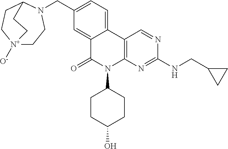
C12=CC(CN3CC[N+]4([O-])CCC3CC4)=CC=C1C1=C(N(C3CCC(O)CC3)C2=O)N=C(NCC2CC2)N=C1
